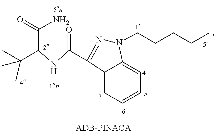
[ADB-PINACA].N1=C(C(NC(C(C)(C)C)C(=O)N)=O)C2=CC=CC=C2N1CCCCC
